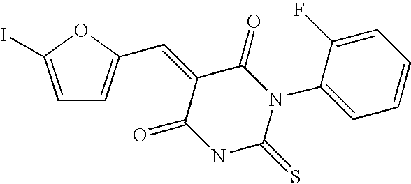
C1=C(I)OC(C=C2C(=O)N(C3=CC=CC=C3F)C(=S)NC2=O)=C1
